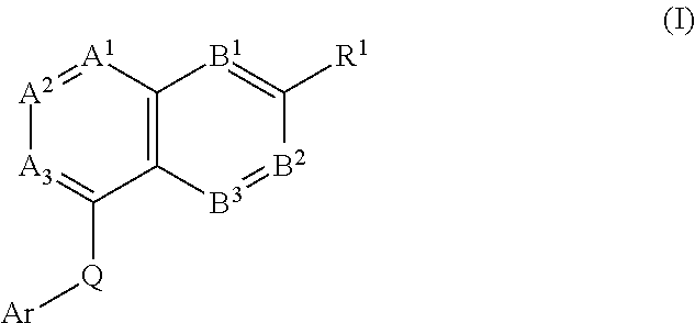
[Ar][Q]C1=[A3][A2]=[A1]C2=C1[B3]=[B2]C([R1])=[B1]2
